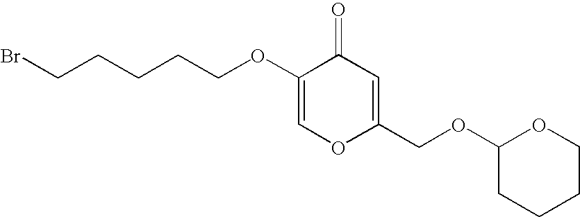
C1=C(OCCCCCBr)C(=O)C=C(COC2CCCCO2)O1
